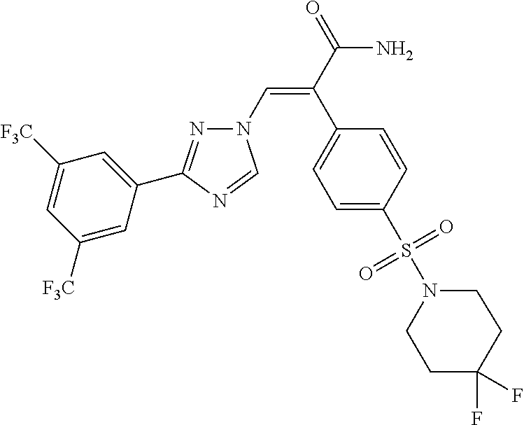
N1(C=C(C(=O)N)C2=CC=C(S(N3CCC(F)(F)CC3)(=O)=O)C=C2)N=C(C2=CC([F3C])=CC([F3C])=C2)N=C1
